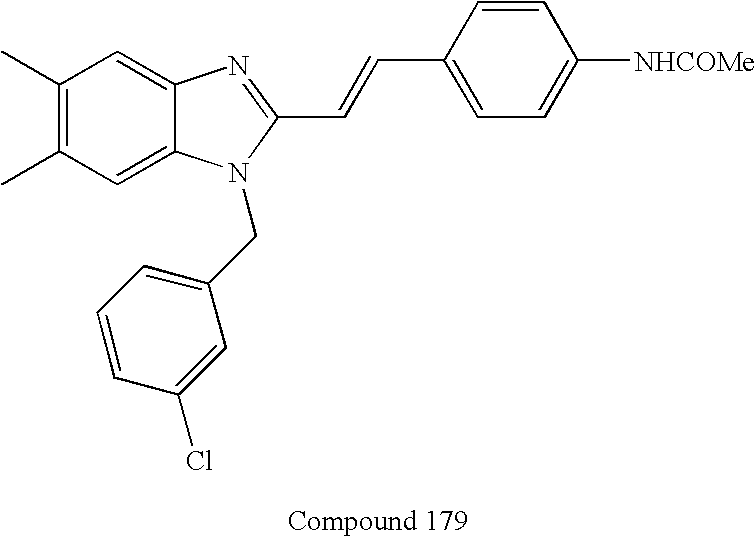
C1(C)=C(C)C=C2C(=C1)N=C(C=CC1=CC=C([NHCOMe])C=C1)N2CC1=CC=CC(Cl)=C1
